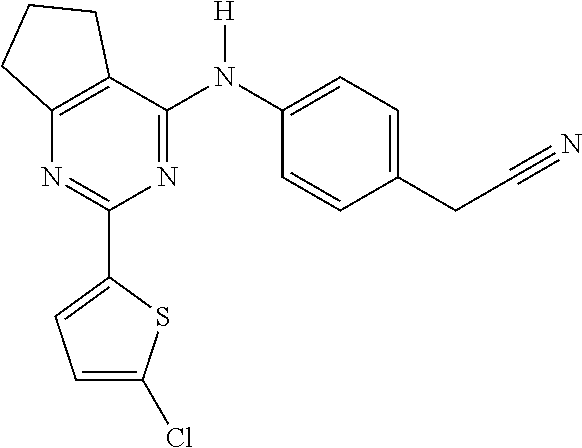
C1(C2=CC=C(Cl)S2)=NC2=C(C(N(C3=CC=C(CC#N)C=C3)[H])=N1)CCC2
